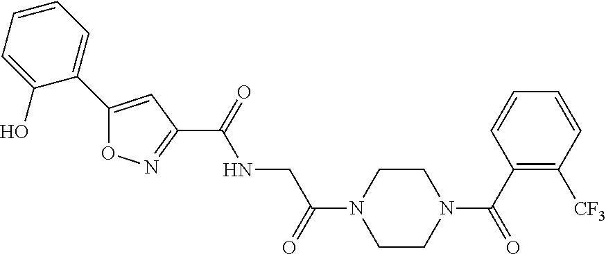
C1=CC=C(O)C(C2=CC(C(NCC(N3CCN(C(=O)C4=C([CF3])C=CC=C4)CC3)=O)=O)=NO2)=C1
